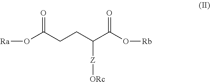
O(C(CCC(C(O[Rb])=O)[Z][ORc])=O)[Ra]
